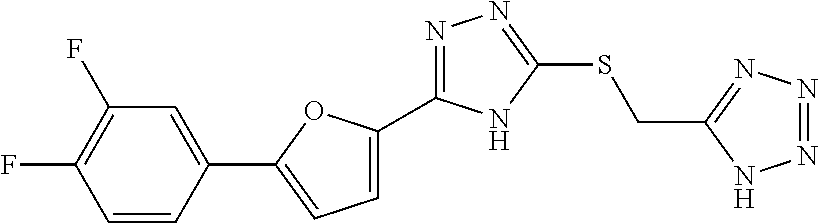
C1(F)=C(F)C=CC(C2=CC=C(C3=NN=C(SCC4=NN=NN4)N3)O2)=C1
